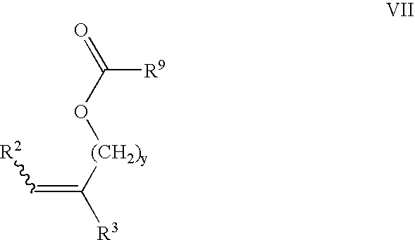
C(=C([(CH2)y]OC([R9])=O)[R3])[R2]
